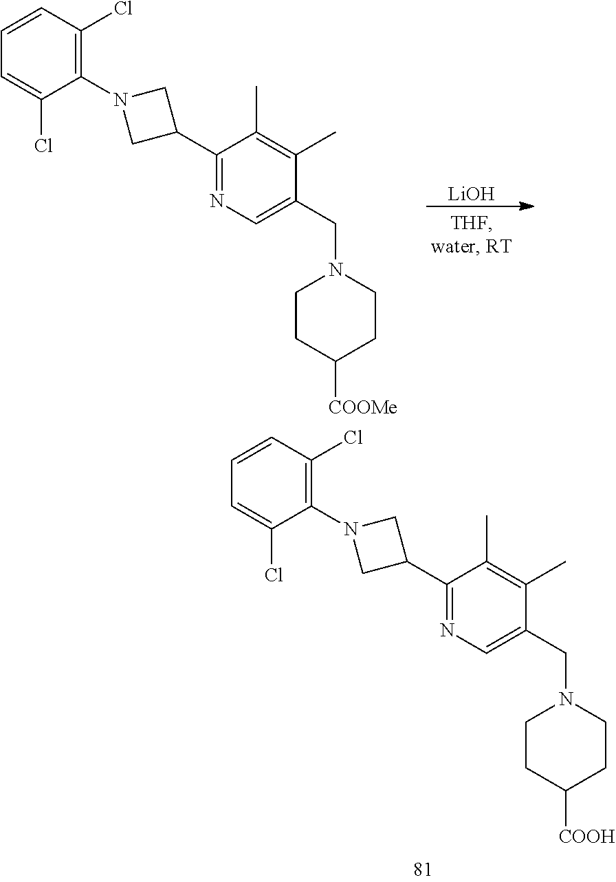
C1=CC(Cl)=C(N2CC(C3=NC=C(CN4CCC([COOH])CC4)C(C)=C3C)C2)C(Cl)=C1.[LiOH].C1=CC(Cl)=C(N2CC(C3=NC=C(CN4CCC([COOMe])CC4)C(C)=C3C)C2)C(Cl)=C1
